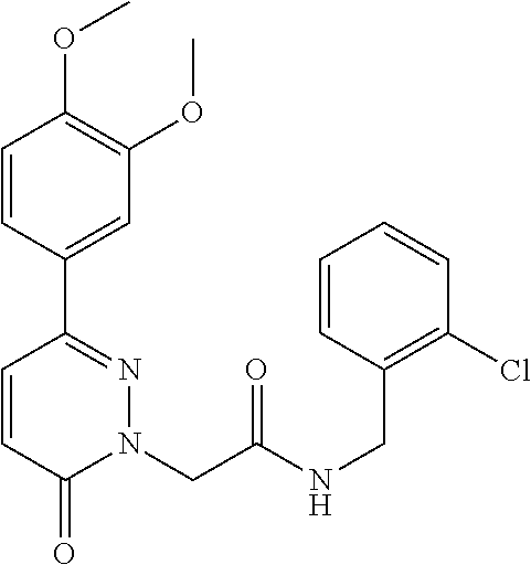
C1=CC(C2=NN(CC(NCC3=C(Cl)C=CC=C3)=O)C(=O)C=C2)=CC(OC)=C1OC
